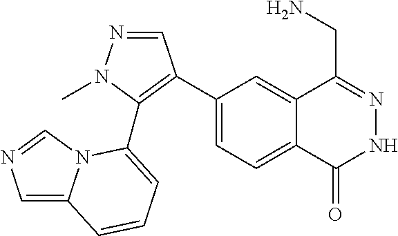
C1(C2=C(C3=CC=CC4=CN=CN43)N(C)N=C2)=CC=C2C(=C1)C(CN)=NNC2=O
